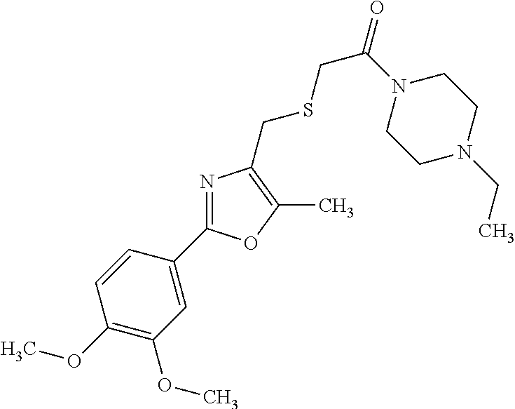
C1(OC)=C(OC)C=C(C2=NC(CSCC(=O)N3CCN(CC)CC3)=C(C)O2)C=C1
